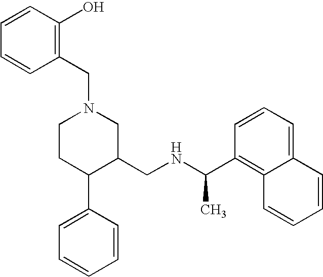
C1CC(C2=CC=CC=C2)C(CNC(C2=C3C(=CC=C2)C=CC=C3)C)CN1CC1=C(O)C=CC=C1
